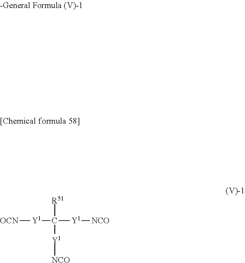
[OCN][Y1]C([Y1][NCO])([R51])[Y1][NCO]
